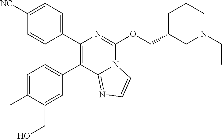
C1(C)=CC=C(C2=C(C3=CC=C([NC])C=C3)N=C(OCC3CCCN(CC)C3)N3C2=NC=C3)C=C1CO
